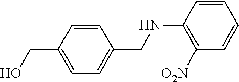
C1=CC(CO)=CC=C1CNC1=C([O2N])C=CC=C1
